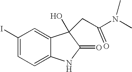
C1=C2C(=CC(I)=C1)C(CC(N(C)C)=O)(O)C(=O)N2
